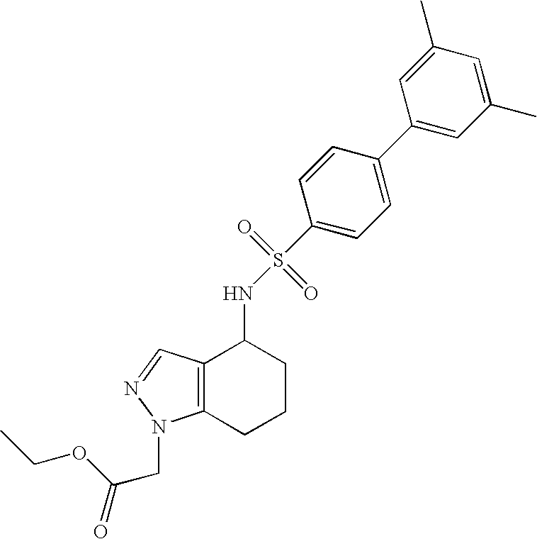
C1(C2=CC=C(S(=O)(=O)NC3C4=C(CCC3)N(CC(=O)OCC)N=C4)C=C2)=CC(C)=CC(C)=C1
